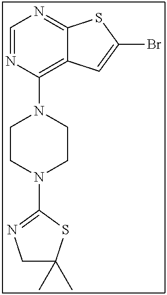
C12=NC=NC(N3CCN(C4=NCC(C)(C)S4)CC3)=C1C=C(Br)S2
